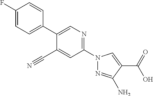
C1(C#N)=CC(N2N=C(N)C(C(O)=O)=C2)=NC=C1C1=CC=C(F)C=C1
